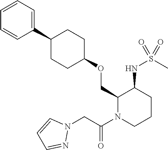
C1(COC2CCC(C3=CC=CC=C3)CC2)N(C(CN2C=CC=N2)=O)CCCC1NS(C)(=O)=O
